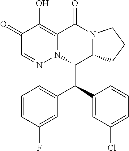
C1(=O)C=NN2C(=C1O)C(=O)N1C(C2C(C2=CC(Cl)=CC=C2)C2=CC=CC(F)=C2)CCC1
